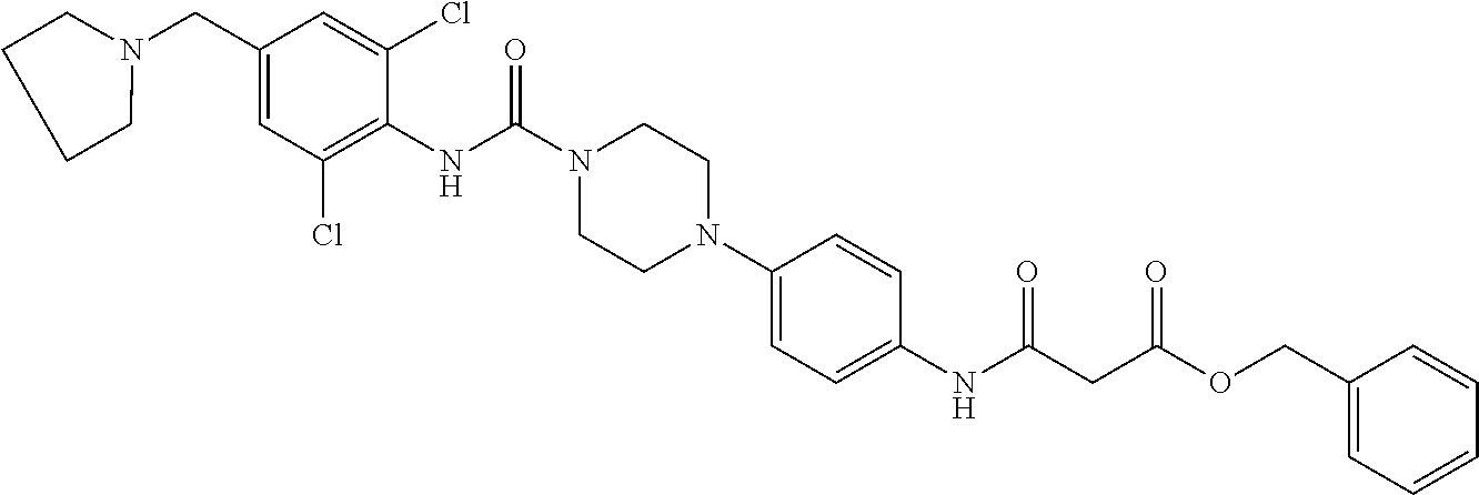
C1(CN2CCCC2)=CC(Cl)=C(NC(N2CCN(C3=CC=C(NC(CC(OCC4=CC=CC=C4)=O)=O)C=C3)CC2)=O)C(Cl)=C1
